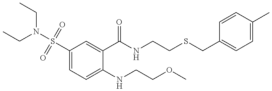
CCN(CC)S(C1=CC=C(NCCOC)C(C(=O)NCCSCC2=CC=C(C)C=C2)=C1)(=O)=O
